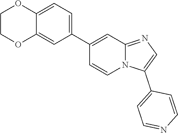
N12C(=NC=C1C1=CC=NC=C1)C=C(C1=CC=C3C(=C1)OCCO3)C=C2
